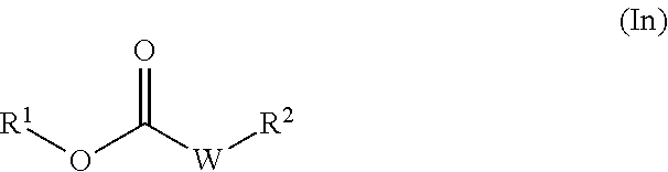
[R1]OC([W][R2])=O
